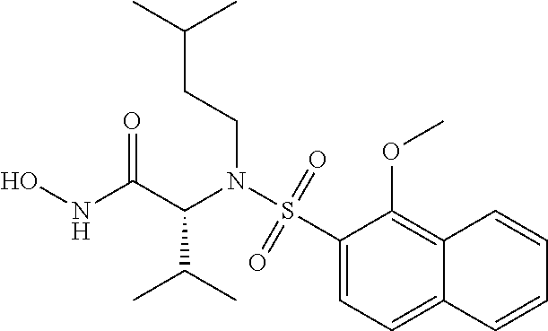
ONC(C(N(S(=O)(=O)C1=CC=C2C(=C1OC)C=CC=C2)CCC(C)C)C(C)C)=O
